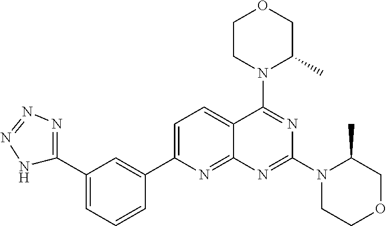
C1=C(C2=CC(C3=NN=NN3)=CC=C2)N=C2C(=C1)C(N1C(C)COCC1)=NC(N1CCOCC1C)=N2
